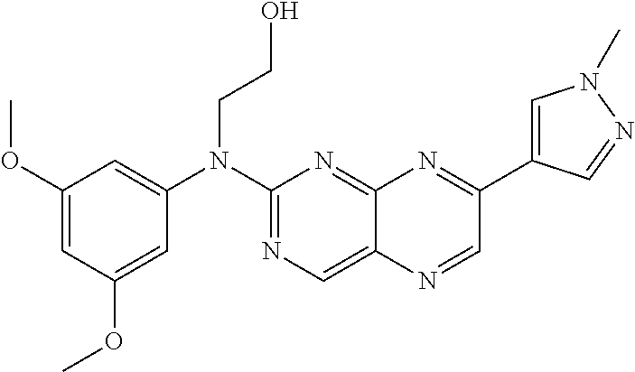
C1(OC)=CC(OC)=CC(N(C2=NC=C3C(=N2)N=C(C2=CN(C)N=C2)C=N3)CCO)=C1
